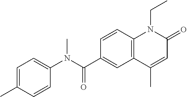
C1(N(C(C2=CC3=C(C=C2)N(CC)C(=O)C=C3C)=O)C)=CC=C(C)C=C1
